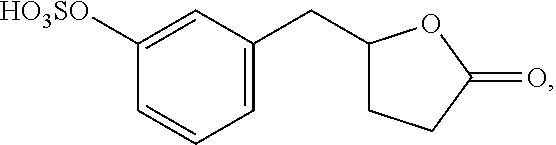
C1=C(CC2CCC(=O)O2)C=C([HO3SO])C=C1
